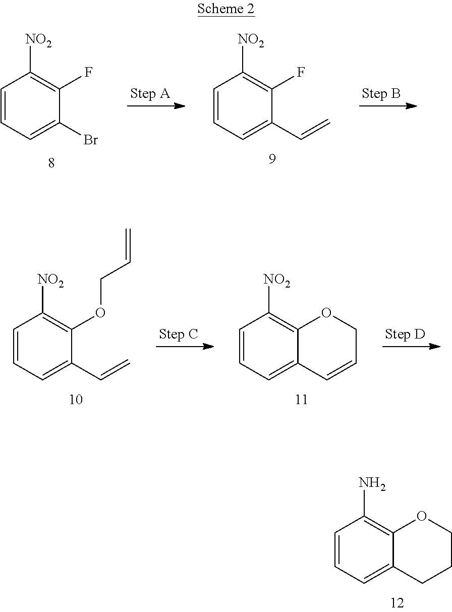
C1=CC=C2C(=C1N)OCCC2.C1=CC=C(Br)C(F)=C1[NO2].C1=CC=C(C=C)C(F)=C1[NO2].C1=CC=C(C=C)C(OCC=C)=C1[NO2].C1=CC=C2C(=C1[NO2])OCC=C2
